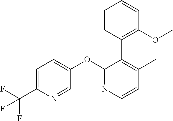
C1=C(C(F)(F)F)N=CC(OC2=NC=CC(C)=C2C2=C(OC)C=CC=C2)=C1
